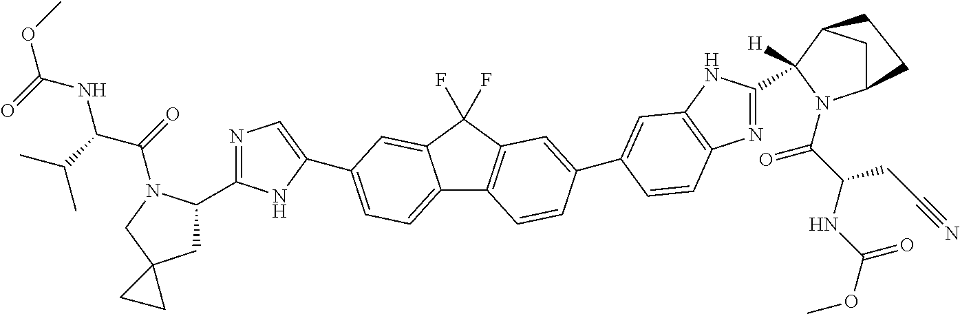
C1C2N(C(=O)C(CC#N)NC(OC)=O)C(C3=NC4=C(N3)C=C(C3=CC5=C(C6=CC=C(C7=CN=C(C8CC9(CN8C(=O)C(C(C)C)NC(OC)=O)CC9)N7)C=C6C5(F)F)C=C3)C=C4)([H])C1CC2
